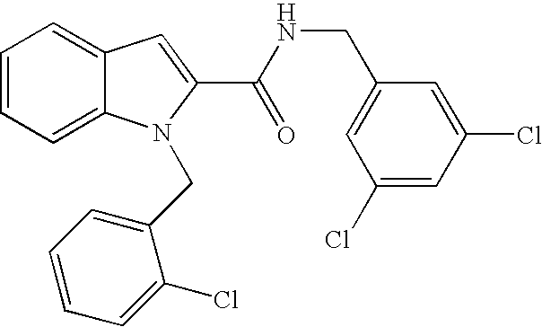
C1=CC=C2C(=C1)C=C(C(=O)NCC1=CC(Cl)=CC(Cl)=C1)N2CC1=CC=CC=C1Cl
